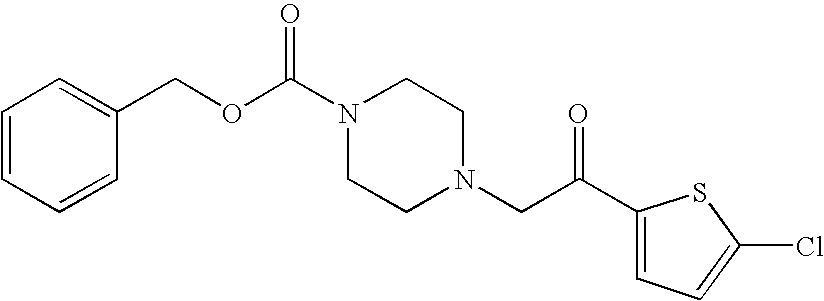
C(N1CCN(CC(C2=CC=C(Cl)S2)=O)CC1)(OCC1=CC=CC=C1)=O
